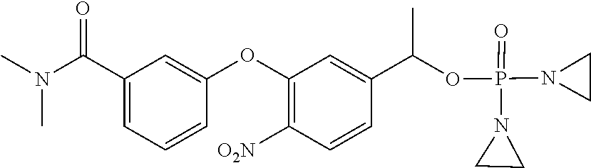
N(C(=O)C1=CC=CC(OC2=C([O2N])C=CC(C(C)OP(=O)(N3CC3)N3CC3)=C2)=C1)(C)C
